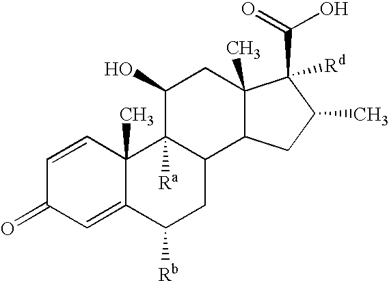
C1=CC2(C)C(=CC1=O)C([Rb])CC1C2([Ra])C(O)CC2(C)C1CC(C)C2([Rd])C(O)=O
